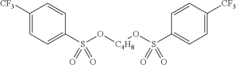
C1([CF3])=CC=C(S(O[C4H8]OS(C2=CC=C([CF3])C=C2)(=O)=O)(=O)=O)C=C1
